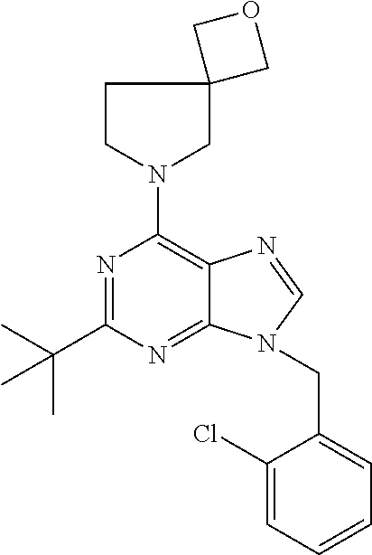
C1CN(C2=C3C(=NC(C(C)(C)C)=N2)N(CC2=CC=CC=C2Cl)C=N3)CC12COC2
